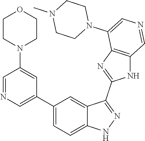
C1(C2=CN=CC(N3CCOCC3)=C2)=CC=C2C(=C1)C(C1=NC3=C(N1)C=NC=C3N1CCN(C)CC1)=NN2
